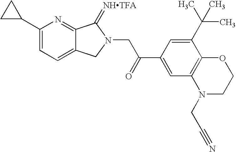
C1CC1C1=CC=C2C(=N1)C(=[NHTFA])N(CC(C1=CC3=C(C(C(C)(C)C)=C1)OCCN3CC#N)=O)C2
